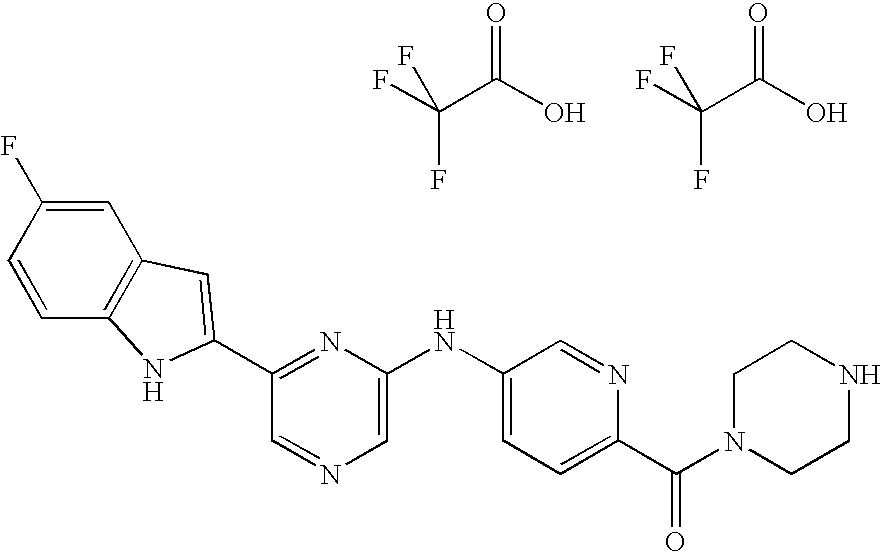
C1=C(F)C=CC2=C1C=C(C1=NC(NC3=CC=C(C(N4CCNCC4)=O)N=C3)=CN=C1)N2.FC(C(O)=O)(F)F.FC(C(O)=O)(F)F
